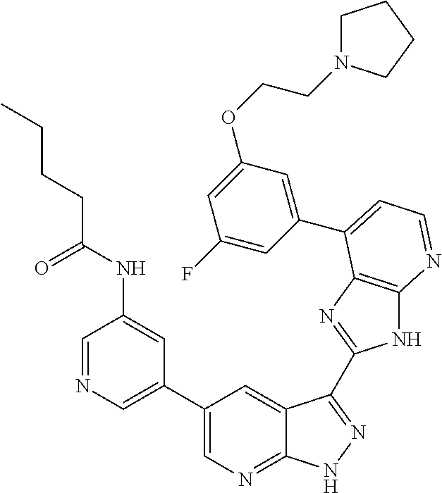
C1(C2=CN=CC(NC(CCCC)=O)=C2)=CN=C2C(=C1)C(C1=NC3=C(N1)N=CC=C3C1=CC(OCCN3CCCC3)=CC(F)=C1)=NN2
